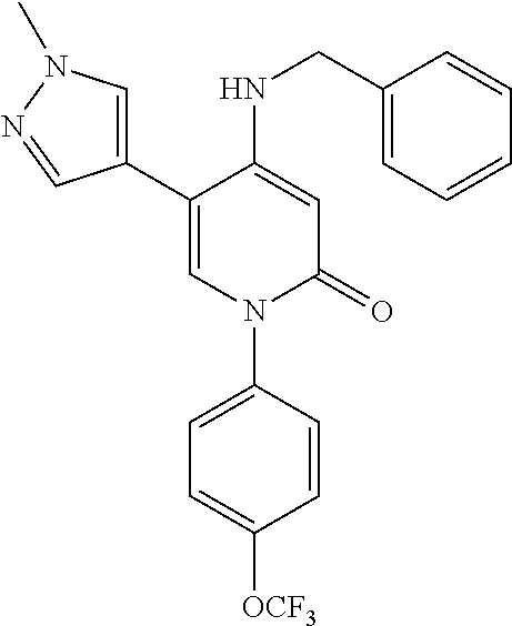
C1=C(NCC2=CC=CC=C2)C(C2=CN(C)N=C2)=CN(C2=CC=C([OCF3])C=C2)C1=O
